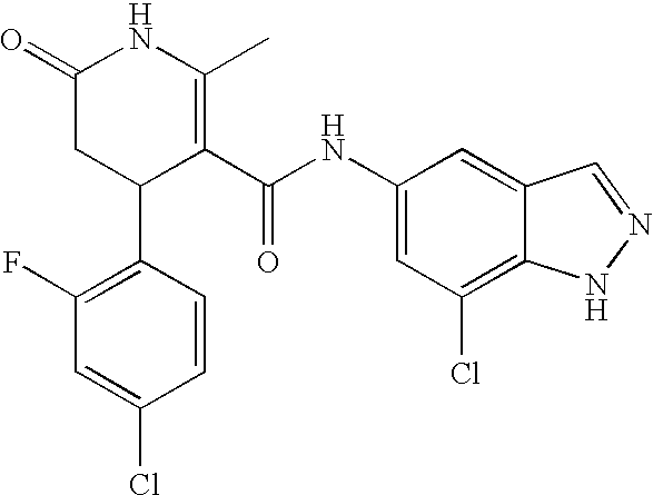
C1(F)=C(C2C(C(NC3=CC(Cl)=C4C(=C3)C=NN4)=O)=C(C)NC(=O)C2)C=CC(Cl)=C1
